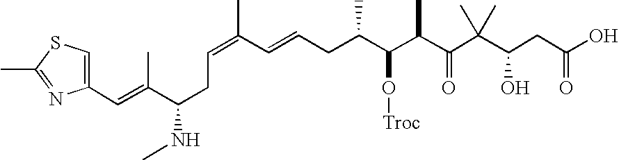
C(CC(NC)C(=CC1=CSC(C)=N1)C)=C(C=CCC(C(C(C(C(C(CC(O)=O)O)(C)C)=O)C)O[Troc])C)C
